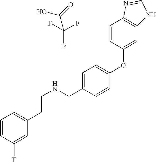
C1(CCNCC2=CC=C(OC3=CC4=C(C=C3)N=CN4)C=C2)=CC=CC(F)=C1.OC(=O)C(F)(F)F
